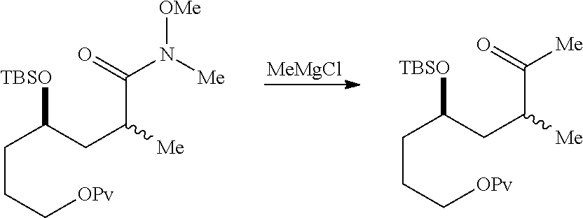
[MeMgCl].C(C(CC([Me])C(=O)N([Me])[OMe])[TBSO])CC[OPv].C(C(CC([Me])C(=O)[Me])[TBSO])CC[OPv]
